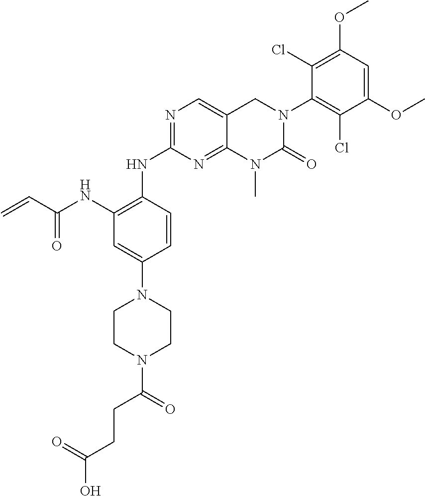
N1=C(NC2=C(NC(C=C)=O)C=C(N3CCN(C(CCC(=O)O)=O)CC3)C=C2)N=C2C(=C1)CN(C1=C(Cl)C(OC)=CC(OC)=C1Cl)C(=O)N2C
